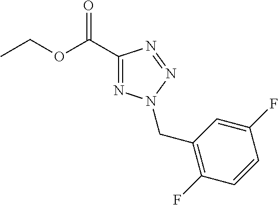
C1(C(OCC)=O)=NN(CC2=C(F)C=CC(F)=C2)N=N1
